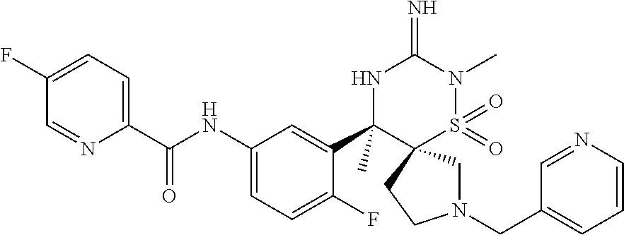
C1(F)=CC=C(C(NC2=CC=C(F)C(C3(C)NC(=N)N(C)S(=O)(=O)C34CN(CC3=CC=CN=C3)CC4)=C2)=O)N=C1
